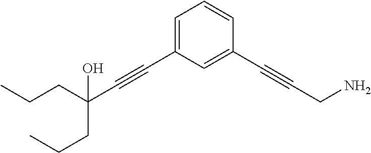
C(C#CC1=CC=CC(C#CCN)=C1)(CCC)(O)CCC
